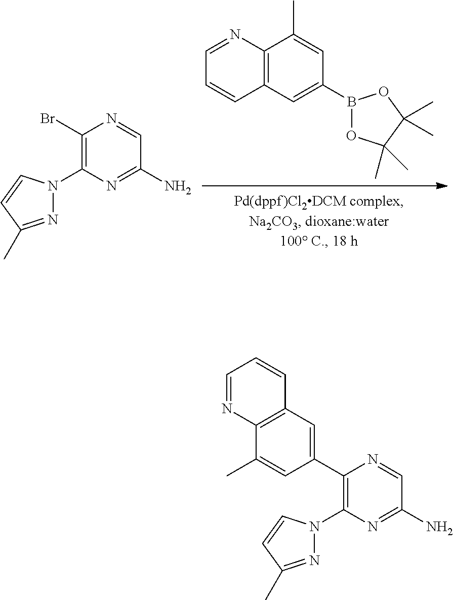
C1(C2=C(N3N=C(C)C=C3)N=C(N)C=N2)=CC2=C(C(C)=C1)N=CC=C2.B1(C2=CC3=C(N=CC=C3)C(C)=C2)OC(C)(C)C(C)(C)O1.BrC1=C(N2N=C(C)C=C2)N=C(N)C=N1
